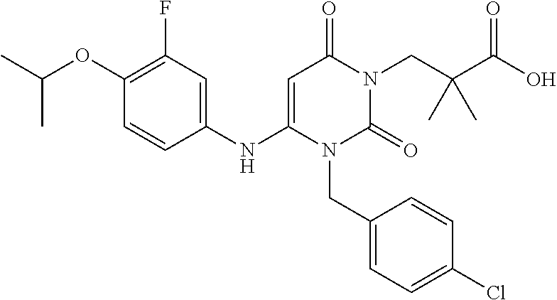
C1(OC(C)C)=C(F)C=C(NC2=CC(=O)N(CC(C(O)=O)(C)C)C(=O)N2CC2=CC=C(Cl)C=C2)C=C1
